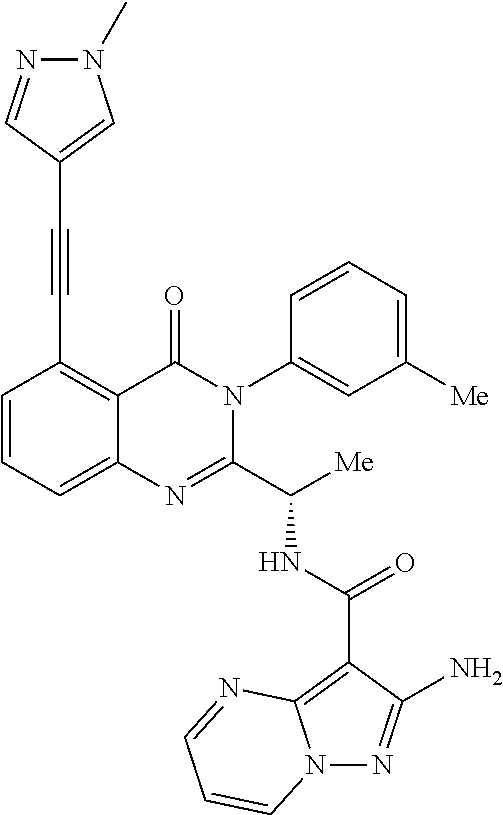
N(C(C1=NC2=CC=CC(C#CC3=CN(C)N=C3)=C2C(=O)N1C1=CC([Me])=CC=C1)[Me])C(C1=C2N(N=C1N)C=CC=N2)=O
